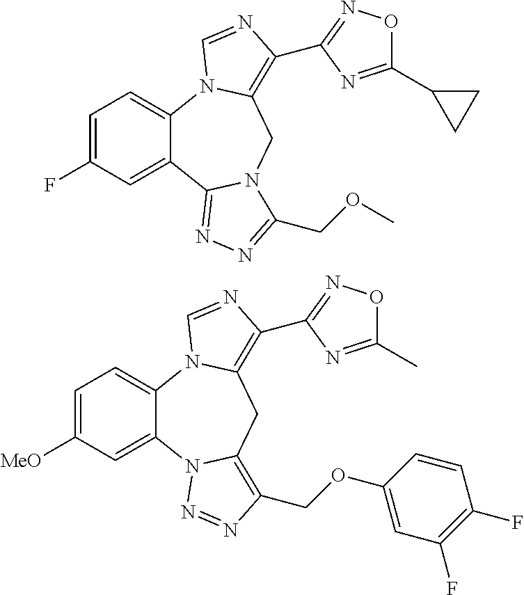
C1=C(F)C=C2C(=C1)N1C(=C(C3=NOC(C4CC4)=N3)N=C1)CN1C2=NN=C1COC.C1=C([MeO])C=C2C(=C1)N1C(=C(C3=NOC(C)=N3)N=C1)CC1=C(COC3=CC(F)=C(F)C=C3)N=NN21
